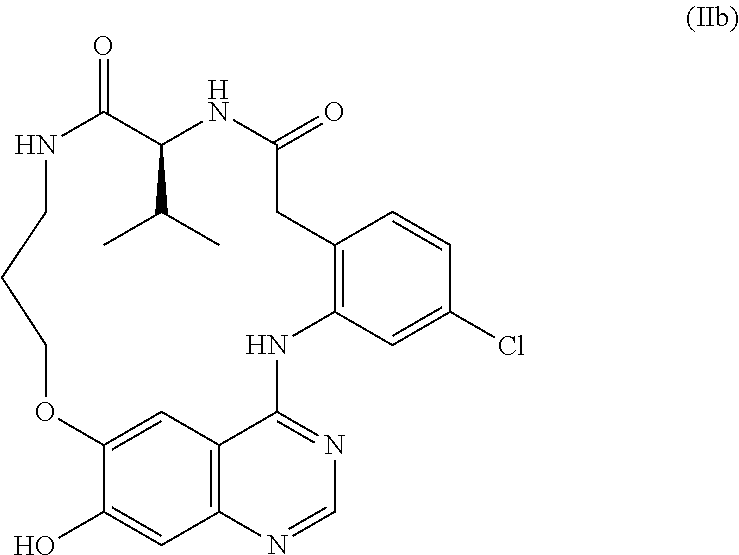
C12=C(C=C(Cl)C=C1)NC1=NC=NC3=C1C=C(C(O)=C3)OCCCNC(=O)C(C(C)C)NC(=O)C2
